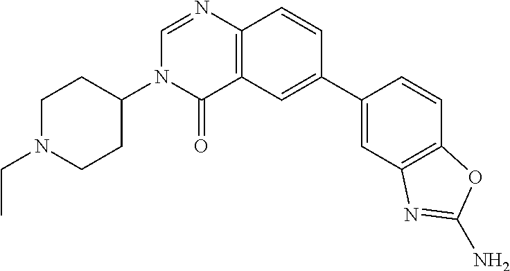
C1(=O)C2=C(N=CN1C1CCN(CC)CC1)C=CC(C1=CC3=C(C=C1)OC(N)=N3)=C2
